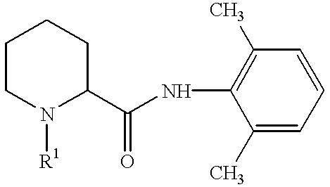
C1CN([R1])C(C(NC2=C(C)C=CC=C2C)=O)CC1
